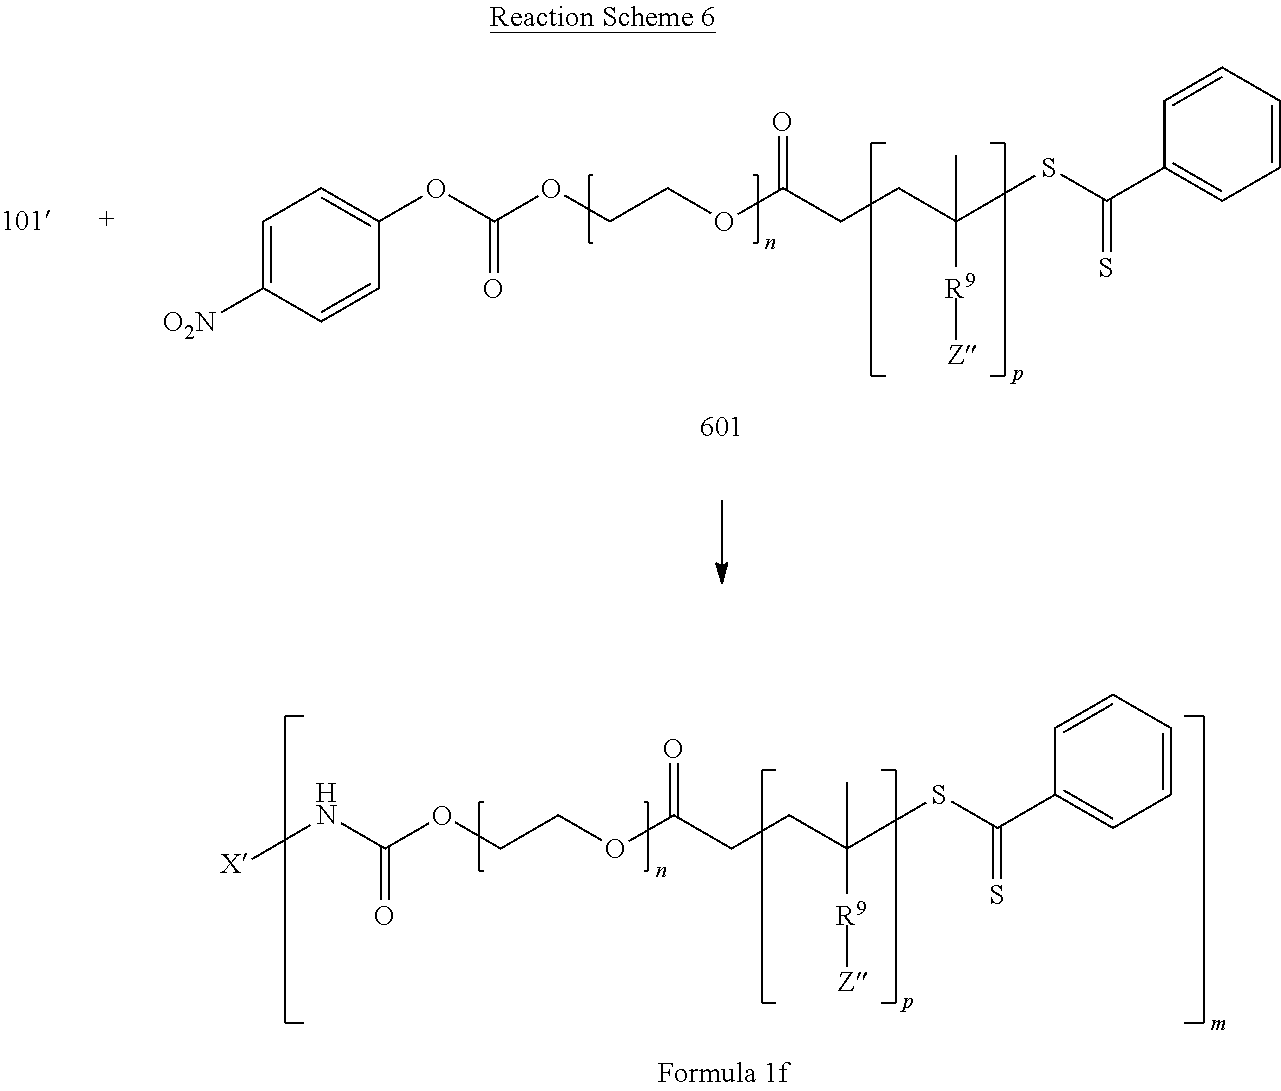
C1(OC(OCCOC(CCC([R9][Z])(C)SC(C2=CC=CC=C2)=S)=O)=O)=CC=C([O2N])C=C1.N(C(OCCOC(CCC([R9][Z])(C)SC(C1=CC=CC=C1)=S)=O)=O)[X]
